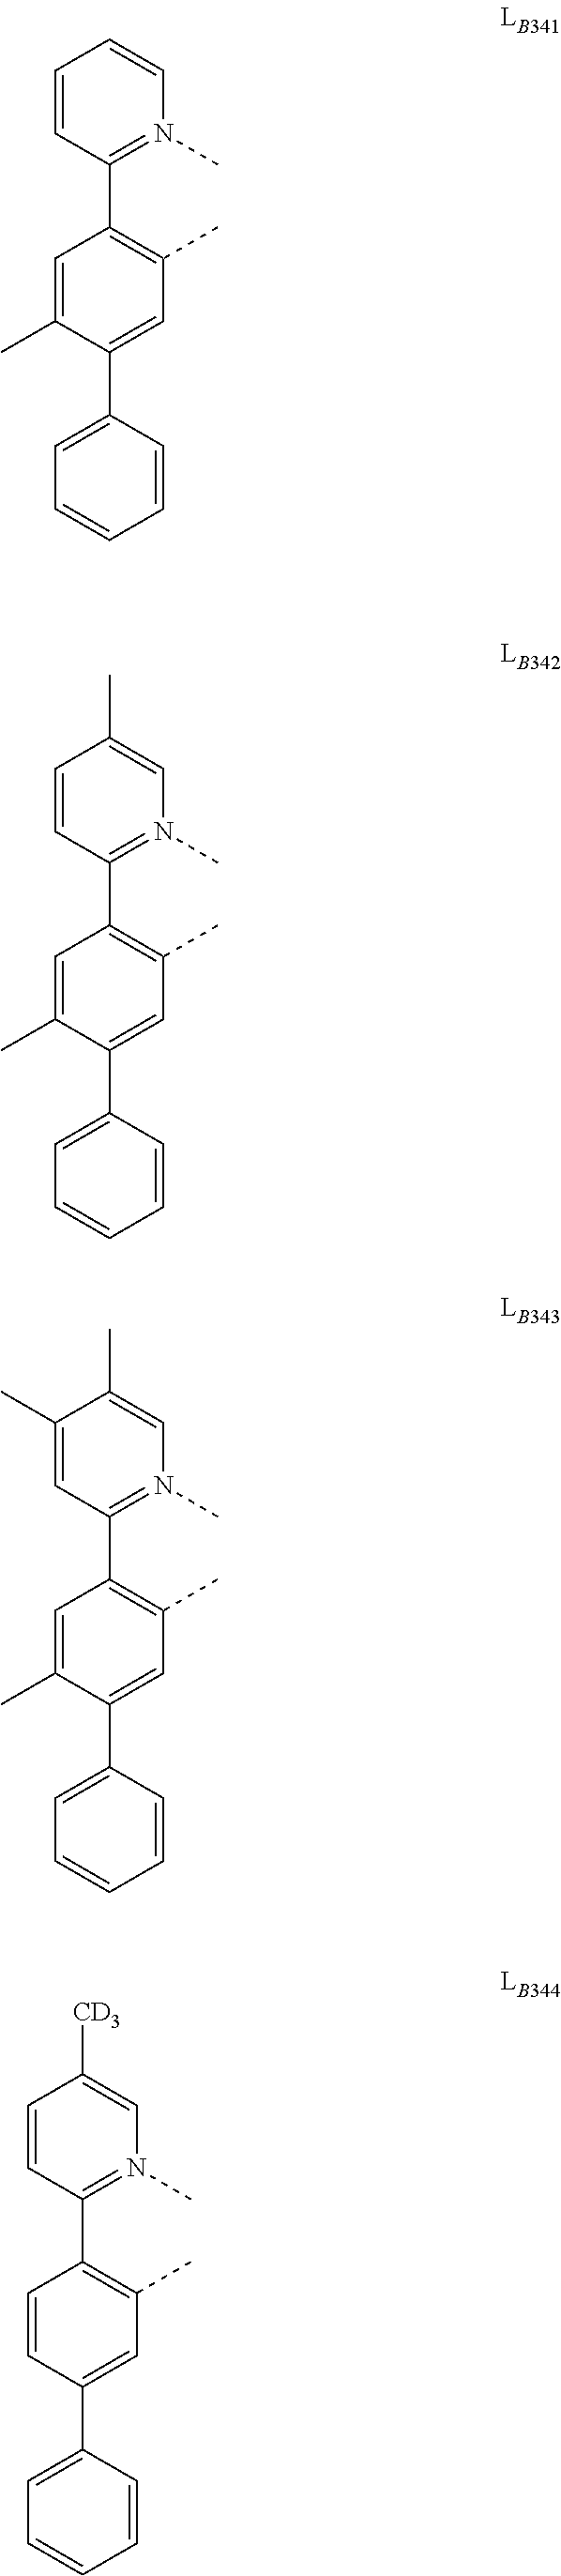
C1=C(C)C(C2=CC=CC=C2)=CC(C)=C1C1=N(C)C=CC=C1.C1=C(C)C(C2=CC=CC=C2)=CC(C)=C1C1=N(C)C=C(C)C=C1.C1=C(C)C(C2=CC=CC=C2)=CC(C)=C1C1=N(C)C=C(C)C(C)=C1.C1=CC(C2=CC=CC=C2)=CC(C)=C1C1=N(C)C=C([CD3])C=C1
